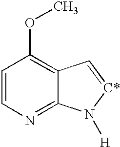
C1=CN=C2C(=C1OC)C=[C*]N2[H]
